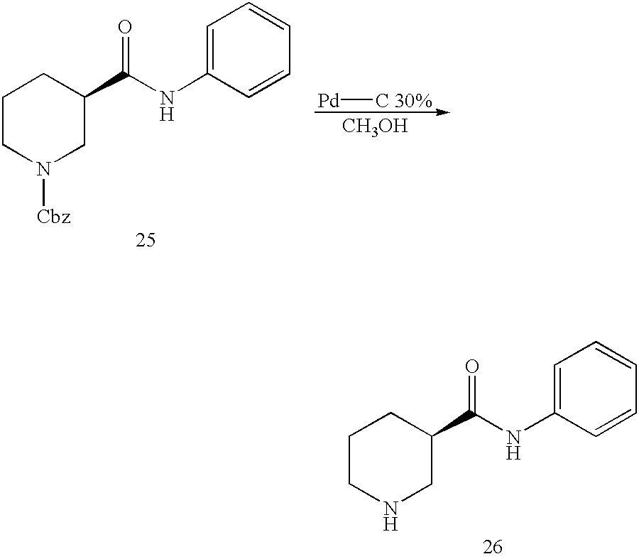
C1CN([Cbz])CC(C(NC2=CC=CC=C2)=O)C1.[Pd][C 30%].[CH3OH].C1CNCC(C(NC2=CC=CC=C2)=O)C1
